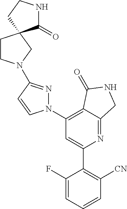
C1(C2=C([CN])C=CC=C2F)=CC(N2N=C(N3CCC4(C3)C(=O)NCC4)C=C2)=C2C(=N1)CNC2=O
